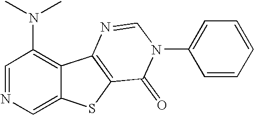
C1=NC=C2C(=C1N(C)C)C1=C(S2)C(=O)N(C2=CC=CC=C2)C=N1
